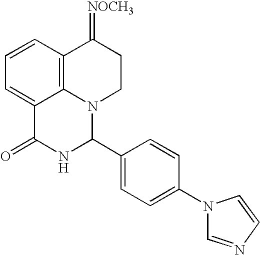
C1=CC2=C3C(=C1)C(=O)NC(C1=CC=C(N4C=NC=C4)C=C1)N3CCC2=[NOCH3]
